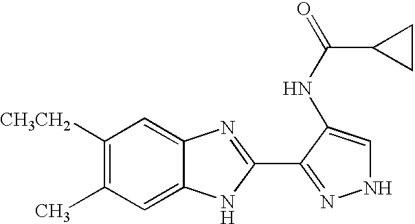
C1([CH3CH2])=C(C)C=C2C(=C1)N=C(C1=NNC=C1NC(=O)C1CC1)N2
